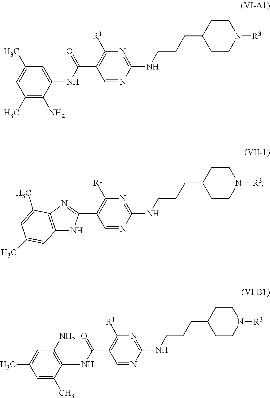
C1(C)=C(N)C(NC(C2=C([R1])N=C(NCCCC3CCN([R3])CC3)N=C2)=O)=CC(C)=C1.C1(C2=NC3=C(N2)C=C(C)C=C3C)=C([R1])N=C(NCCCC2CCN([R3])CC2)N=C1.C1=C(C)C(NC(C2=C([R1])N=C(NCCCC3CCN([R3])CC3)N=C2)=O)=C(N)C=C1C
